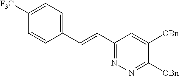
C1([F3C])=CC=C(C=CC2=NN=C([OBn])C([OBn])=C2)C=C1
